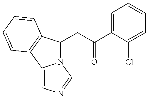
N12C(CC(C3=CC=CC=C3Cl)=O)C3=C(C1=CN=C2)C=CC=C3
